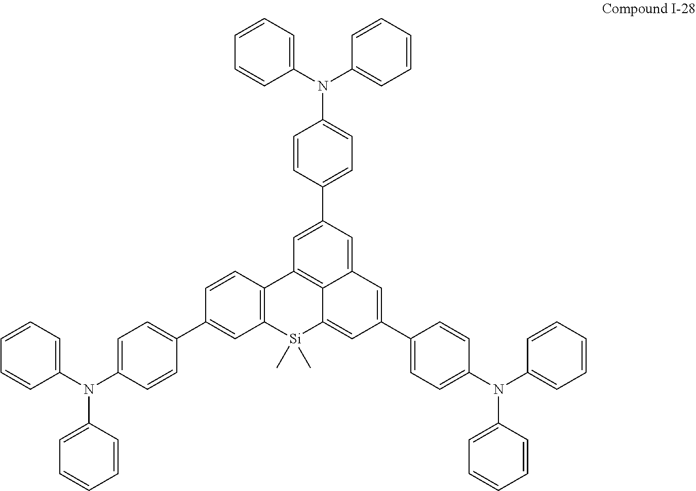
C1=CC2=C(C=C1C1=CC=C(N(C3=CC=CC=C3)C3=CC=CC=C3)C=C1)[Si](C)(C)C1=CC(C3=CC=C(N(C4=CC=CC=C4)C4=CC=CC=C4)C=C3)=CC3=CC(C4=CC=C(N(C5=CC=CC=C5)C5=CC=CC=C5)C=C4)=CC2=C13
